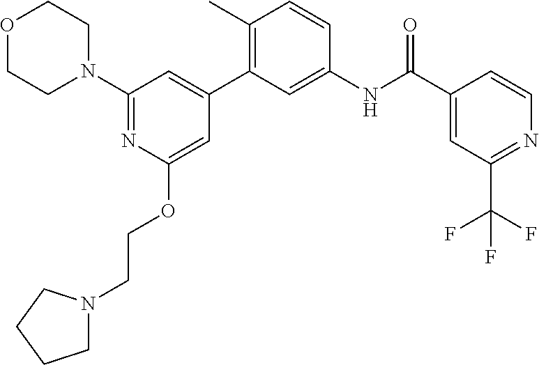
O1CCN(C2=NC(OCCN3CCCC3)=CC(C3=C(C)C=CC(NC(C4=CC(C(F)(F)F)=NC=C4)=O)=C3)=C2)CC1
